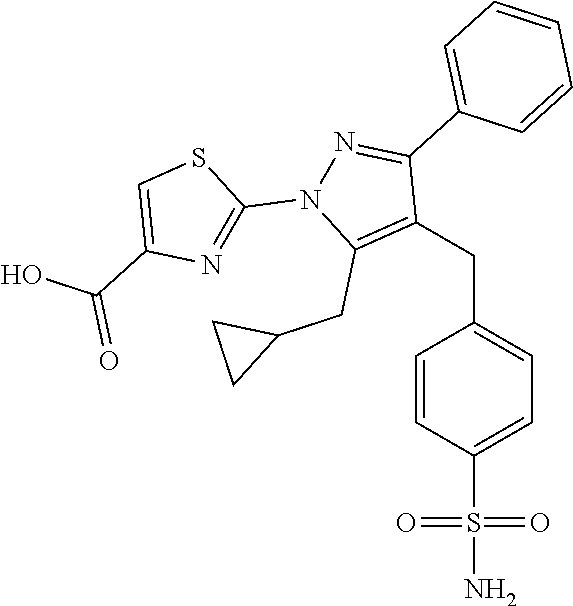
C(C1=CC=C(S(N)(=O)=O)C=C1)C1=C(CC2CC2)N(C2=NC(C(O)=O)=CS2)N=C1C1=CC=CC=C1
